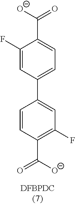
C1(C2=CC(F)=C(C([O-])=O)C=C2)=CC=C(C([O-])=O)C(F)=C1
